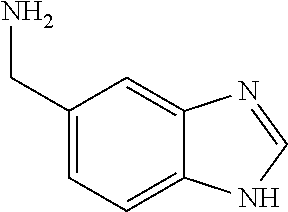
C1(CN)=CC=C2C(=C1)N=CN2
